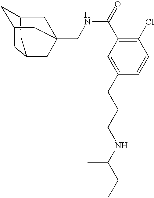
C1C2CC3CC1CC(CNC(C1=C(Cl)C=CC(CCCNC(CC)C)=C1)=O)(C2)C3
